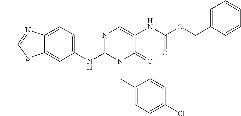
C1(NC2=NC=C(NC(OCC3=CC=CC=C3)=O)C(=O)N2CC2=CC=C(Cl)C=C2)=CC=C2C(=C1)SC(C)=N2
